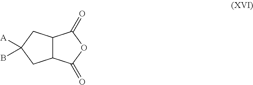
C12C(CC([A])(B)C1)C(=O)OC2=O
